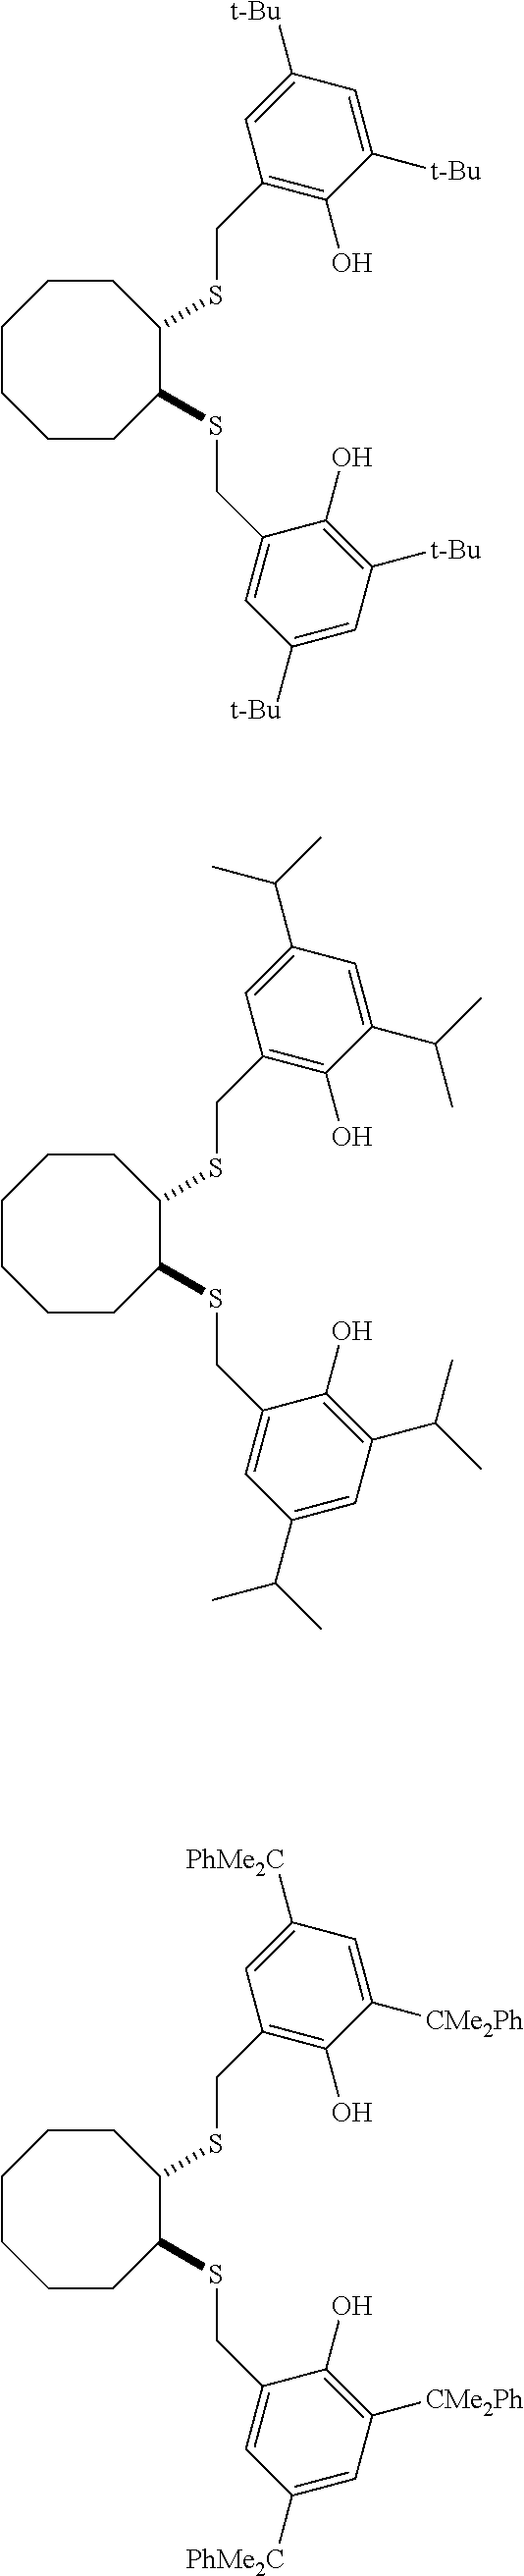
C1(SCC2=CC([t-Bu])=CC([t-Bu])=C2O)C(SCC2=C(O)C([t-Bu])=CC([t-Bu])=C2)CCCCCC1.C1(SCC2=CC(C(C)C)=CC(C(C)C)=C2O)C(SCC2=C(O)C(C(C)C)=CC(C(C)C)=C2)CCCCCC1.C1(SCC2=CC([PhMe2C])=CC([CMe2Ph])=C2O)C(SCC2=C(O)C([CMe2Ph])=CC([PhMe2C])=C2)CCCCCC1
